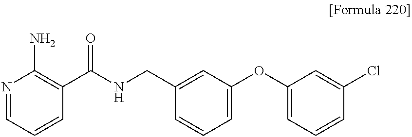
N1=CC=CC(C(NCC2=CC(OC3=CC=CC(Cl)=C3)=CC=C2)=O)=C1N
